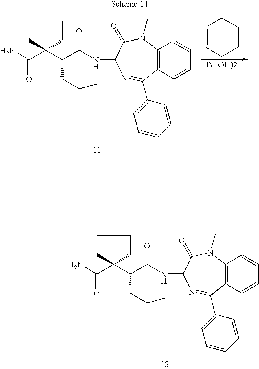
NC(C1(C(C(NC2C(=O)N(C)C3=C(C(C4=CC=CC=C4)=N2)C=CC=C3)=O)CC(C)C)CCCC1)=O.NC(C1(C(C(NC2C(=O)N(C)C3=C(C(C4=CC=CC=C4)=N2)C=CC=C3)=O)CC(C)C)CC=CC1)=O.C1=CCC=CC1.[Pd(OH)2]
